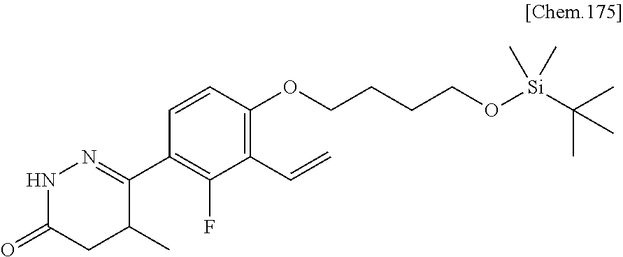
C1(C2=NNC(=O)CC2C)=C(F)C(C=C)=C(OCCCCO[Si](C(C)(C)C)(C)C)C=C1
